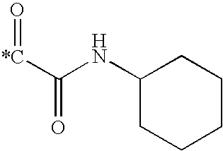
C([*C]=O)(NC1CCCCC1)=O
